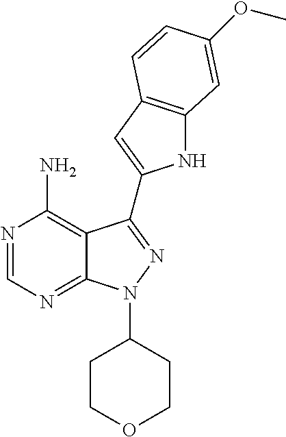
N1=CN=C2C(=C1N)C(C1=CC3=C(N1)C=C(OC)C=C3)=NN2C1CCOCC1
